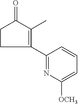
C1C(C2=NC([OCH3])=CC=C2)=C(C)C(=O)C1
